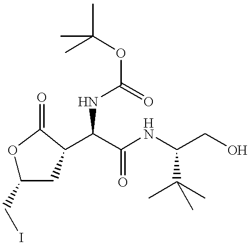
C(C(NC(CO)C(C)(C)C)=O)(NC(OC(C)(C)C)=O)C1CC(CI)OC1=O
